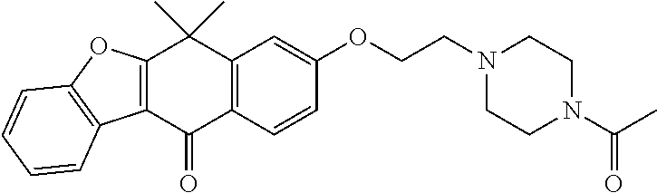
C1(=O)C2=C(C(C)(C)C3=C1C1=C(O3)C=CC=C1)C=C(OCCN1CCN(C(=O)C)CC1)C=C2
